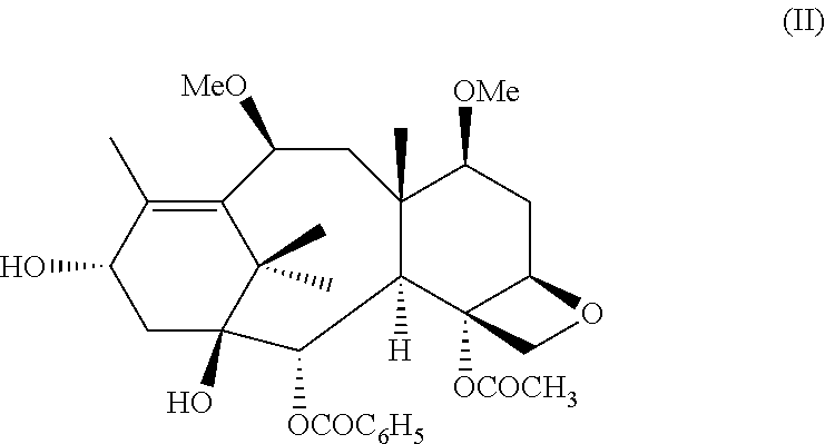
OC1CC2(O)C(C)(C)C(=C1C)C([MeO])CC1(C)C([H])(C3([OCOCH3])C(CC1[OMe])OC3)C2[OCOC6H5]
